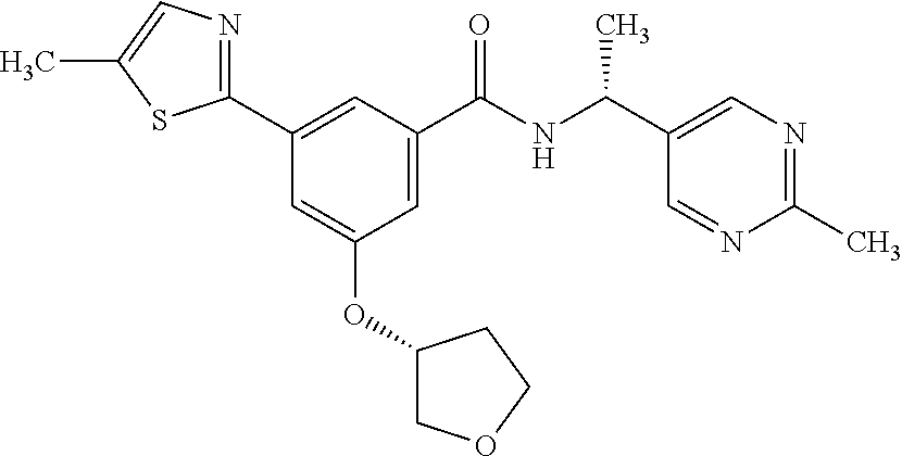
C1=C(C(NC(C2=CN=C(C)N=C2)C)=O)C=C(C2=NC=C(C)S2)C=C1OC1COCC1
